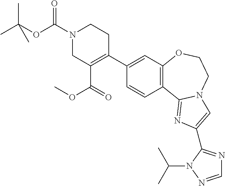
C12=C(OCCN3C1=NC(C1=NC=NN1C(C)C)=C3)C=C(C1=C(C(=O)OC)CN(C(OC(C)(C)C)=O)CC1)C=C2
